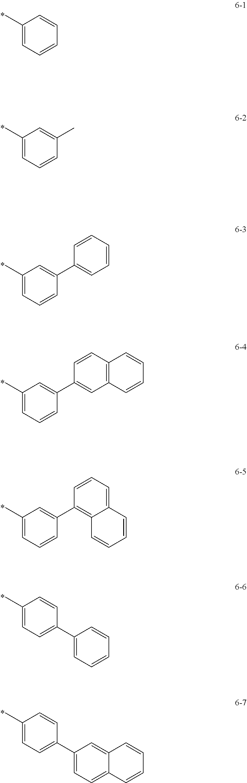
C1(C)=CC=CC=C1.C1(C)=CC=CC(C)=C1.C1(C)=CC=CC(C2=CC=CC=C2)=C1.C1(C)=CC=CC(C2=CC3=C(C=C2)C=CC=C3)=C1.C1(C)=CC=CC(C2=C3C(=CC=C2)C=CC=C3)=C1.C1(C)=CC=C(C2=CC=CC=C2)C=C1.C1(C)=CC=C(C2=CC=C3C(=C2)C=CC=C3)C=C1
